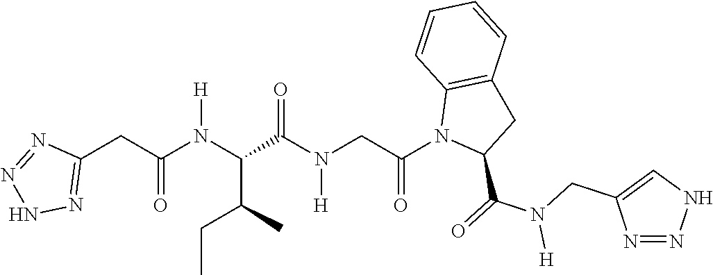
C(N(C(C(N(CC(N1C(C(=O)N(CC2=CNN=N2)[H])CC2=C1C=CC=C2)=O)[H])=O)C(C)CC)[H])(=O)CC1=NNN=N1
